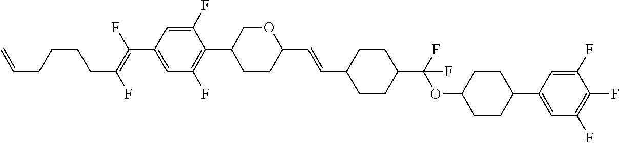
C1=C(F)C(C2CCC(C=CC3CCC(C(OC4CCC(C5=CC(F)=C(F)C(F)=C5)CC4)(F)F)CC3)OC2)=C(F)C=C1C(=C(F)CCCCC=C)F
